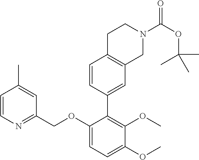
C1=CN=C(COC2=CC=C(OC)C(OC)=C2C2=CC3=C(C=C2)CCN(C(OC(C)(C)C)=O)C3)C=C1C
